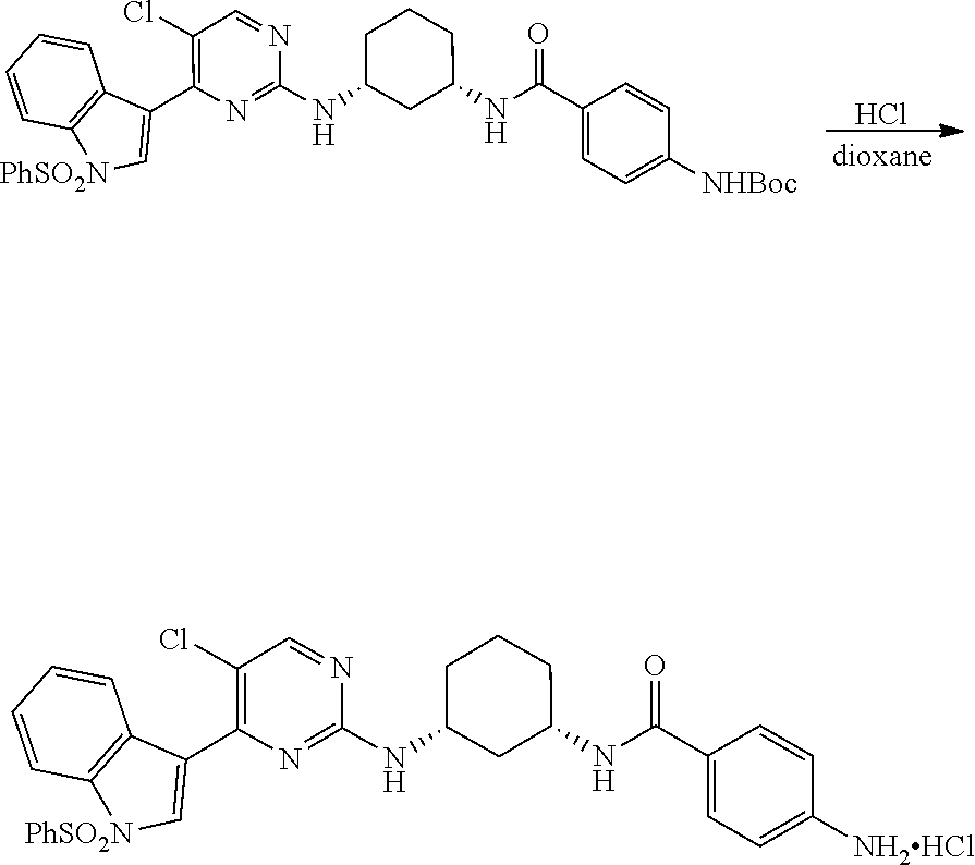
C1=CC=CC2=C1C(C1=C(Cl)C=NC(NC3CC(NC(C4=CC=C([NHBoc])C=C4)=O)CCC3)=N1)=C[PhSO2N]2.Cl.C1=CC=CC2=C1C(C1=C(Cl)C=NC(NC3CC(NC(C4=CC=C([NH2HCl])C=C4)=O)CCC3)=N1)=C[PhSO2N]2
